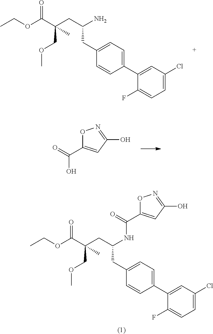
C1(F)=CC=C(Cl)C=C1C1=CC=C(CC(CC(C(OCC)=O)(COC)C)N)C=C1.OC(C1=CC(O)=NO1)=O.N(C(C1=CC(O)=NO1)=O)C(CC1=CC=C(C2=CC(Cl)=CC=C2F)C=C1)CC(C(OCC)=O)(COC)C
